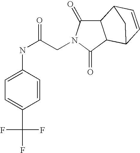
C1=C(C(F)(F)F)C=CC(NC(CN2C(=O)C3C(C2=O)C2C=CC3C2)=O)=C1
